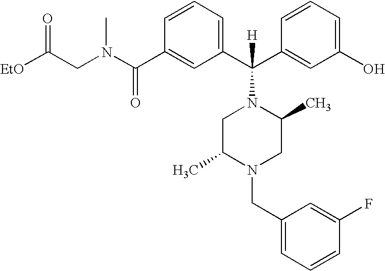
C1(C(N(CC([EtO])=O)C)=O)=CC(C(C2=CC(O)=CC=C2)([H])N2CC(C)N(CC3=CC=CC(F)=C3)CC2C)=CC=C1
